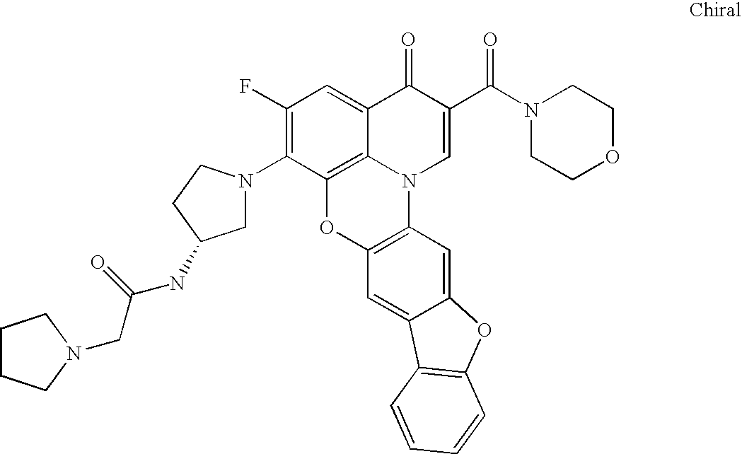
C12=C3C(=CC(F)=C1N1CC(NC(CN4CCCC4)=O)CC1)C(=O)C(C(=O)N1CCOCC1)=CN3C1=C(O2)C=C2C(=C1)OC1=C2C=CC=C1
